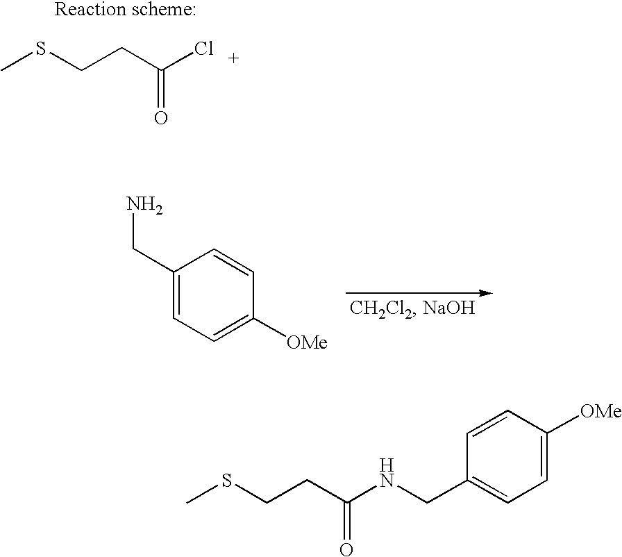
CSCCC(Cl)=O.C1(CN)=CC=C([OMe])C=C1.CSCCC(NCC1=CC=C([OMe])C=C1)=O
